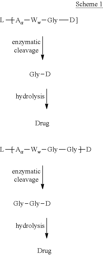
[L][Aa][Ww][Gly][D].[Gly][D].[L][Aa][Ww][Gly][Gly][D].[Gly]([D])[Gly]
